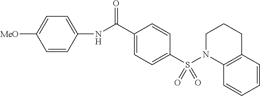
C1(NC(C2=CC=C(S(N3C4=C(CCC3)C=CC=C4)(=O)=O)C=C2)=O)=CC=C([MeO])C=C1
